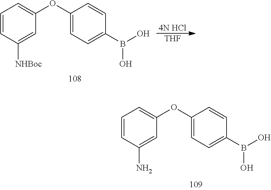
C1=CC(N)=CC(OC2=CC=C(B(O)O)C=C2)=C1.C1=CC([NHBoc])=CC(OC2=CC=C(B(O)O)C=C2)=C1.[4N HCl].[THF]
